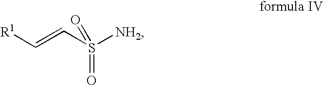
C(=CS([NH2])(=O)=O)[R1]
